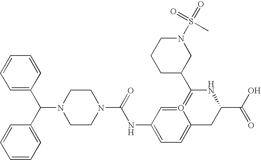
C1=CC=C(C(C2=CC=CC=C2)N2CCN(C(=O)NC3=CC=C4O(=C3)=C(C3CN(S(=O)(=O)C)CCC3)NC(C(O)=O)C4)CC2)C=C1
